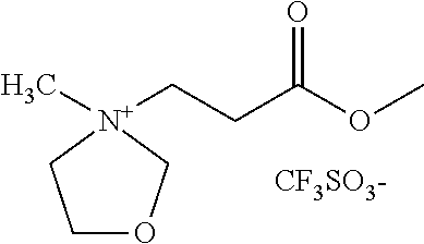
C1OC[N+](CCC(OC)=O)(C)C1.[CF3SO3-]
